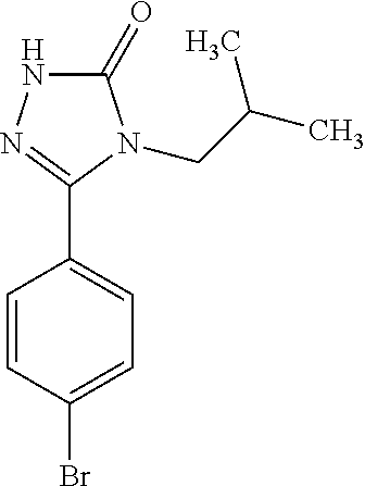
C1=CC(Br)=CC=C1C1=NNC(=O)N1CC(C)C
